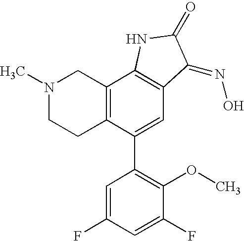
N1(C)CCC2=C(C1)C1=C(C=C2C2=C(OC)C(F)=CC(F)=C2)C(=NO)C(=O)N1
